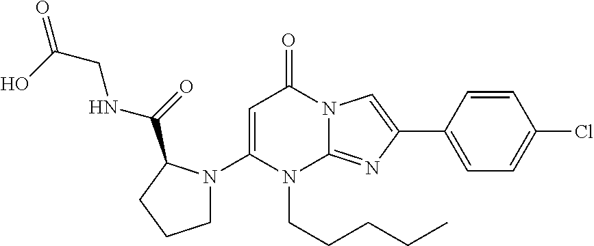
C1(N2CCCC2C(=O)NCC(O)=O)=CC(=O)N2C(=NC(C3=CC=C(Cl)C=C3)=C2)N1CCCCC
